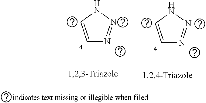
C1=CNN=N1.C1=CNN=N1
